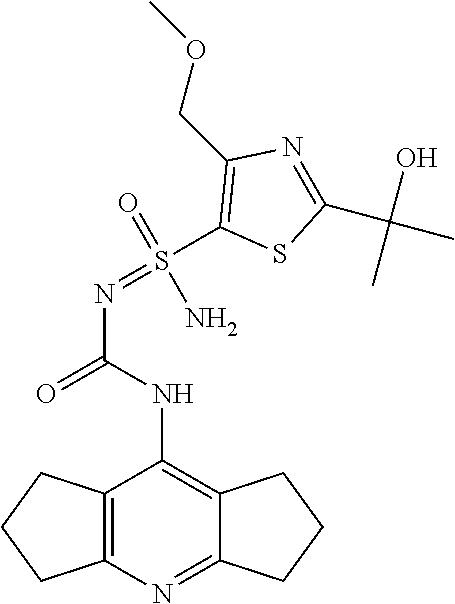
NS(=NC(=O)NC1=C2CCCC2=NC2=C1CCC2)(C1=C(COC)N=C(C(C)(O)C)S1)=O
